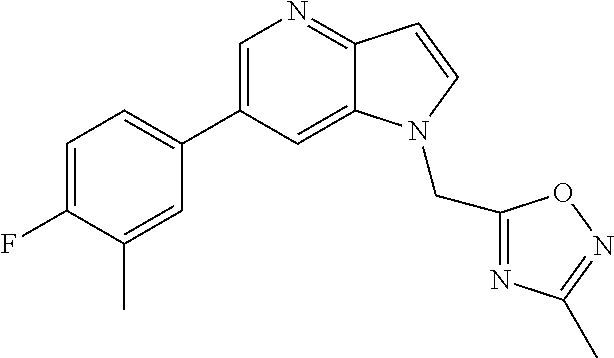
C1=C(C2=CC=C(F)C(C)=C2)C=C2C(=N1)C=CN2CC1=NC(C)=NO1
